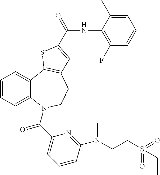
C1=CC=C2C(=C1)C1=C(CCN2C(C2=CC=CC(N(C)CCS(CC)(=O)=O)=N2)=O)C=C(C(=O)NC2=C(F)C=CC=C2C)S1
